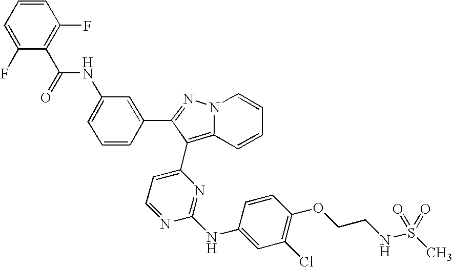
N(C1=CC=CC(C2=NN3C=CC=CC3=C2C2=CC=NC(NC3=CC(Cl)=C(OCCNS(C)(=O)=O)C=C3)=N2)=C1)C(C1=C(F)C=CC=C1F)=O
